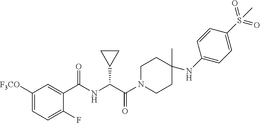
N(C(C1CC1)C(N1CCC(C)(NC2=CC=C(S(=O)(=O)C)C=C2)CC1)=O)C(C1=CC([F3CO])=CC=C1F)=O
